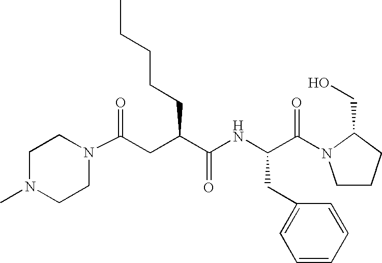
N1(C(=O)CC(C(NC(C(=O)N2CCCC2CO)CC2=CC=CC=C2)=O)CCCCC)CCN(C)CC1
